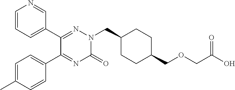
C1=CC=C(C2=NN(CC3CCC(COCC(O)=O)CC3)C(=O)N=C2C2=CC=C(C)C=C2)C=N1
